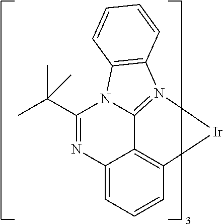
N12C3=N([Ir]C4=C3C(=CC=C4)N=C1C(C)(C)C)C1=C2C=CC=C1
